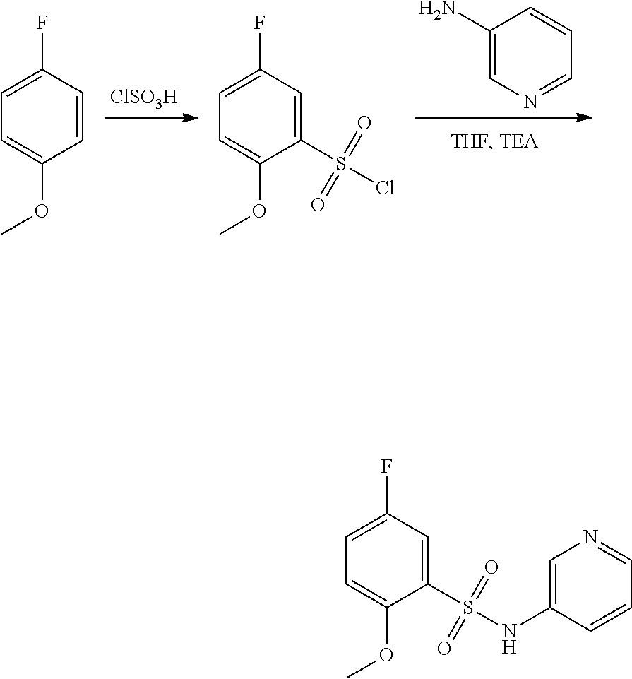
[ClSO3H].C1=C(OC)C=CC(F)=C1.C1=C(OC)C(S(Cl)(=O)=O)=CC(F)=C1.C1=NC=C(N)C=C1.C1=C(OC)C(S(=O)(=O)NC2=CN=CC=C2)=CC(F)=C1
